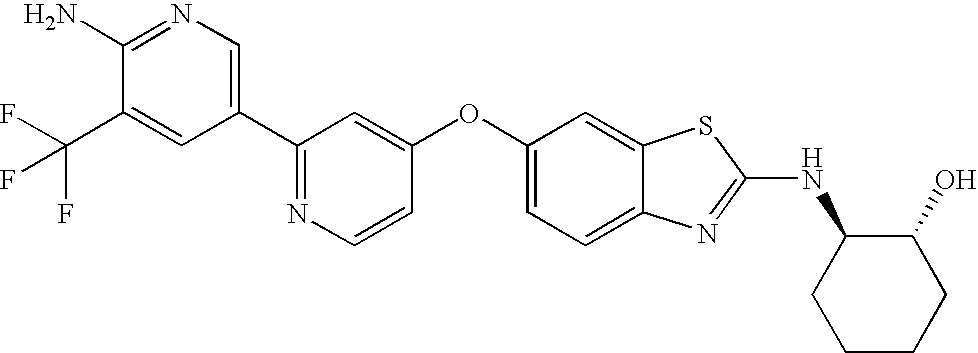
N1=C(C2=CN=C(N)C(C(F)(F)F)=C2)C=C(OC2=CC=C3C(=C2)SC(NC2CCCCC2O)=N3)C=C1
